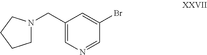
C1(CN2CCCC2)=CN=CC(Br)=C1
